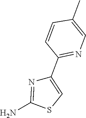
NC1=NC(C2=NC=C(C)C=C2)=CS1
